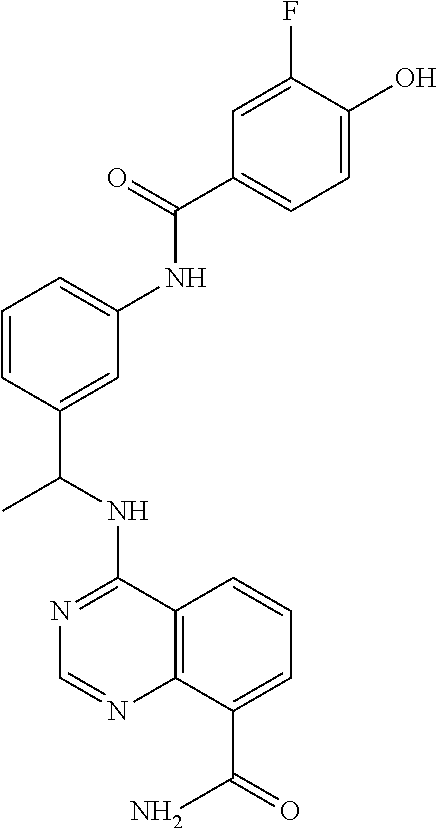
C1=C(F)C(O)=CC=C1C(=O)NC1=CC=CC(C(NC2=NC=NC3=C2C=CC=C3C(=O)N)C)=C1
